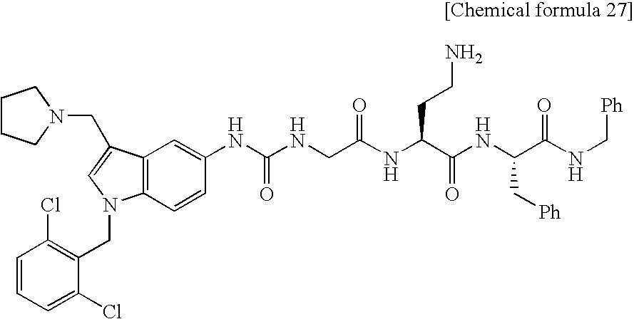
C12=C(C=CC(NC(NCC(NC(C(NC(C(=O)NC[Ph])C[Ph])=O)CCN)=O)=O)=C1)N(CC1=C(Cl)C=CC=C1Cl)C=C2CN1CCCC1
